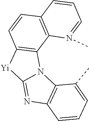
C12=C(C=CC3=C1N1C(=NC4=C1C(C)=CC=C4)[Yi]3)C=CC=N2C
